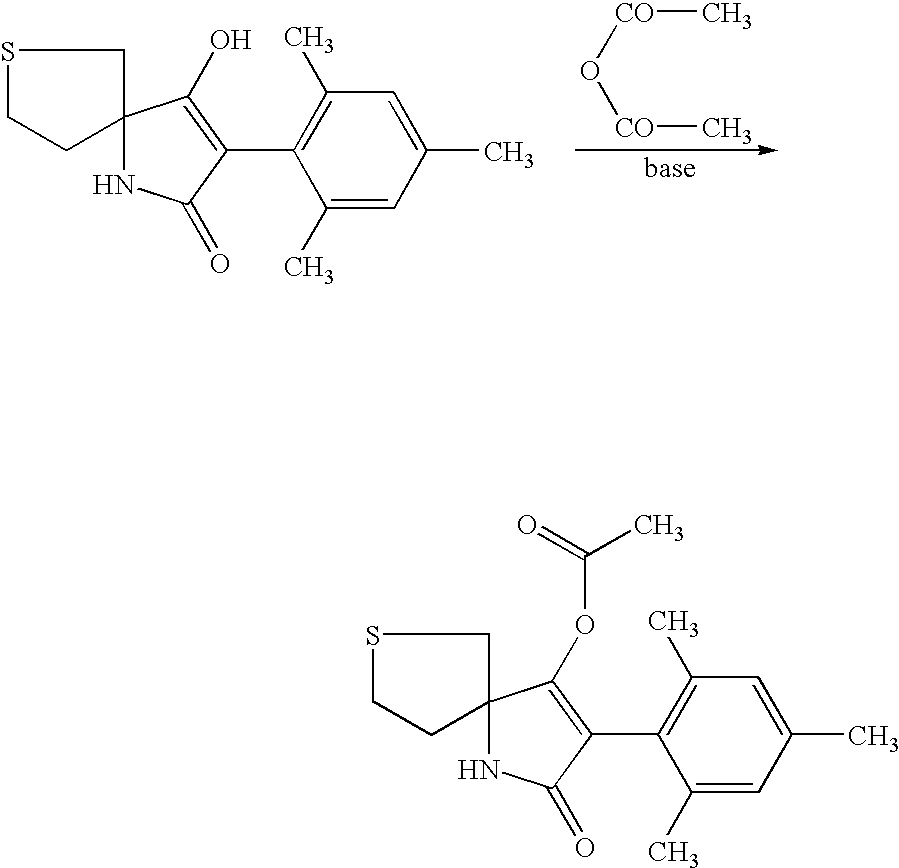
S1CCC2(C1)NC(=O)C(C1=C(C)C=C(C)C=C1C)=C2OC(C)=O.S1CCC2(C1)NC(=O)C(C1=C(C)C=C(C)C=C1C)=C2O.[CO](O[CO]C)C
